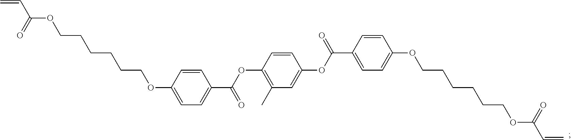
C1=CC(OCCCCCCOC(C=C)=O)=CC=C1C(OC1=C(C)C=C(OC(C2=CC=C(OCCCCCCOC(=O)C=C)C=C2)=O)C=C1)=O
